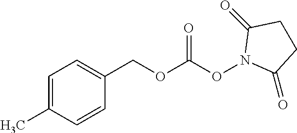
C1(COC(ON2C(=O)CCC2=O)=O)=CC=C(C)C=C1
